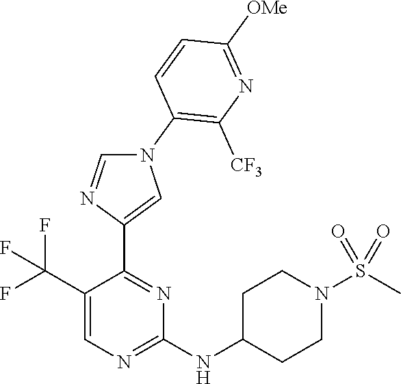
N1(C2=C([CF3])N=C([OMe])C=C2)C=NC(C2=NC(NC3CCN(S(C)(=O)=O)CC3)=NC=C2C(F)(F)F)=C1
